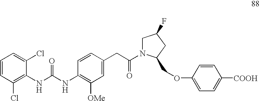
C1=CC(Cl)=C(NC(NC2=C([OMe])C=C(CC(=O)N3CC(F)CC3COC3=CC=C([COOH])C=C3)C=C2)=O)C(Cl)=C1
